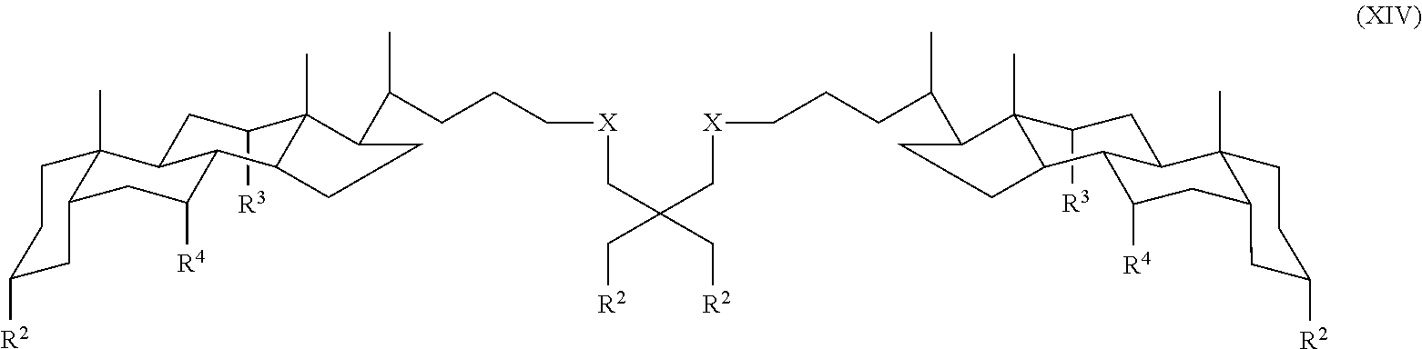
C1([R3])C2(C)C(C(CCC[X]CC(C[X]CCCC(C3C4(C)C([R3])CC5C6(C)CCC([R2])CC6CC([R4])C5C4CC3)C)(C[R2])C[R2])C)CCC2C2C([R4])CC3C(C)(C2C1)CCC([R2])C3
